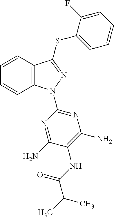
C1=CC2=C(C=C1)N(C1=NC(N)=C(NC(C(C)C)=O)C(N)=N1)N=C2SC1=CC=CC=C1F
